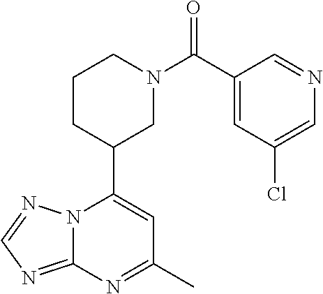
N12C(=NC=N1)N=C(C)C=C2C1CN(C(=O)C2=CC(Cl)=CN=C2)CCC1
